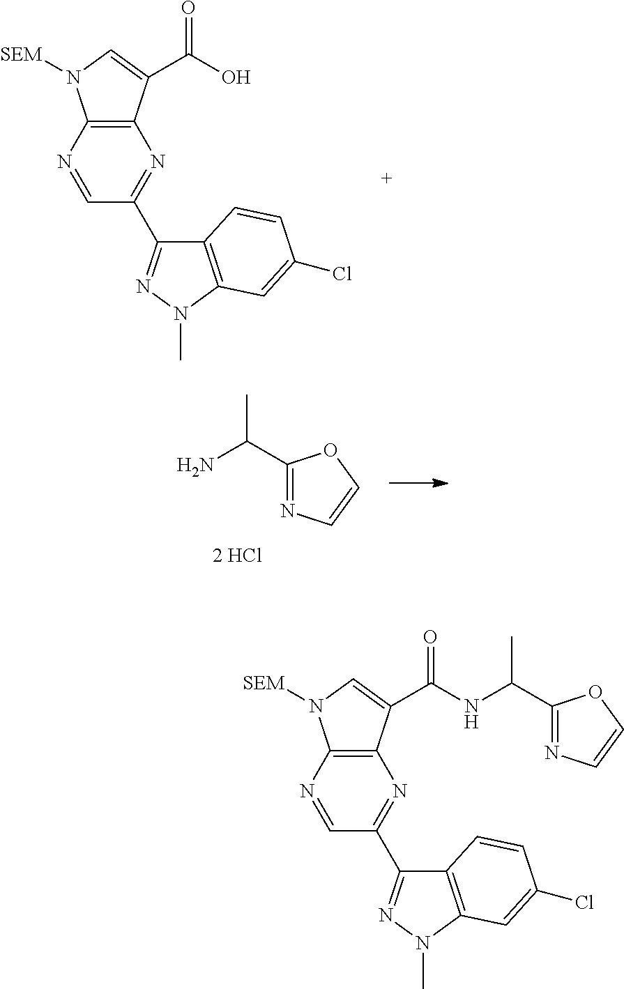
C1(C2=NN(C)C3=C2C=CC(Cl)=C3)=NC2=C(N([SEM])C=C2C(O)=O)N=C1.C1(C(N)C)=NC=CO1.C1(C2=NN(C)C3=C2C=CC(Cl)=C3)=NC2=C(N([SEM])C=C2C(NC(C2=NC=CO2)C)=O)N=C1
